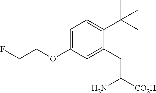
C1=C(OCCF)C=C(CC([CO2H])N)C(C(C)(C)C)=C1
